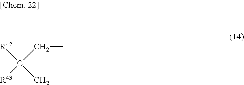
C(C(CC)([R42])[R43])C
